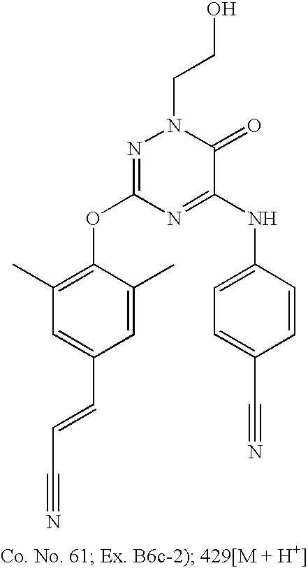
C1=C(C=CC#N)C=C(C)C(OC2=NN(CCO)C(=O)C(NC3=CC=C(C#N)C=C3)=N2)=C1C
